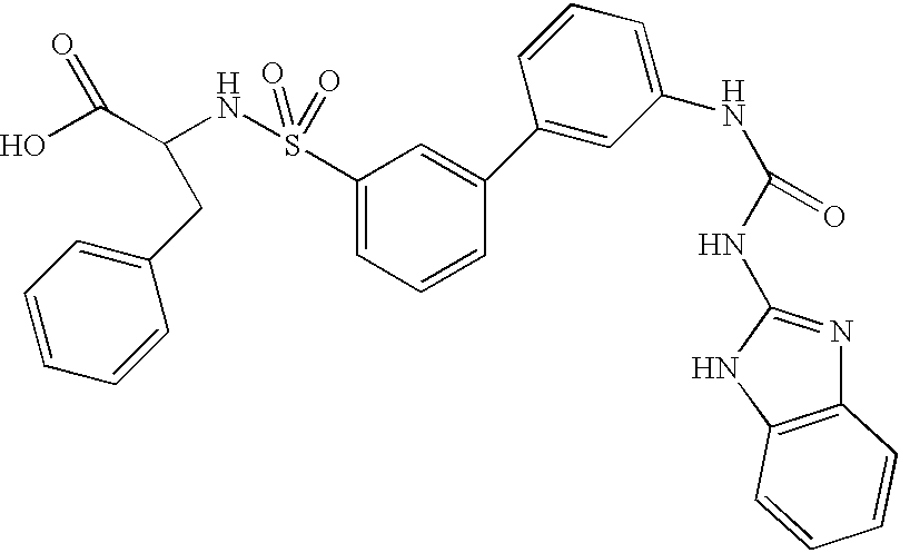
C1(S(NC(C(O)=O)CC2=CC=CC=C2)(=O)=O)=CC=CC(C2=CC(NC(NC3=NC4=C(N3)C=CC=C4)=O)=CC=C2)=C1
